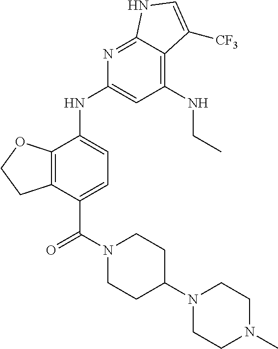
C12=C(C(NC3=CC(NCC)=C4C(=N3)NC=C4[CF3])=CC=C1C(=O)N1CCC(N3CCN(C)CC3)CC1)OCC2
